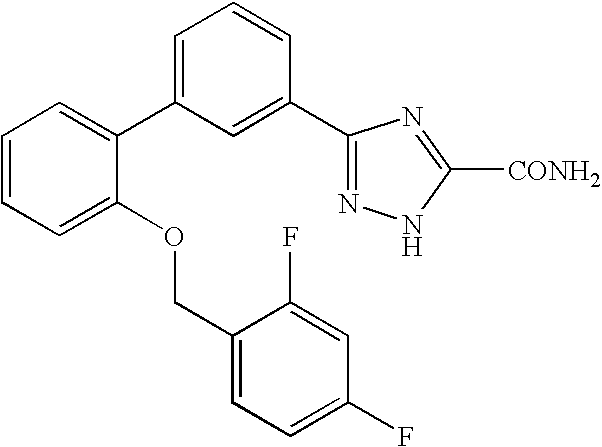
C1(C2=CC=CC(C3=NNC([CONH2])=N3)=C2)=CC=CC=C1OCC1=CC=C(F)C=C1F
